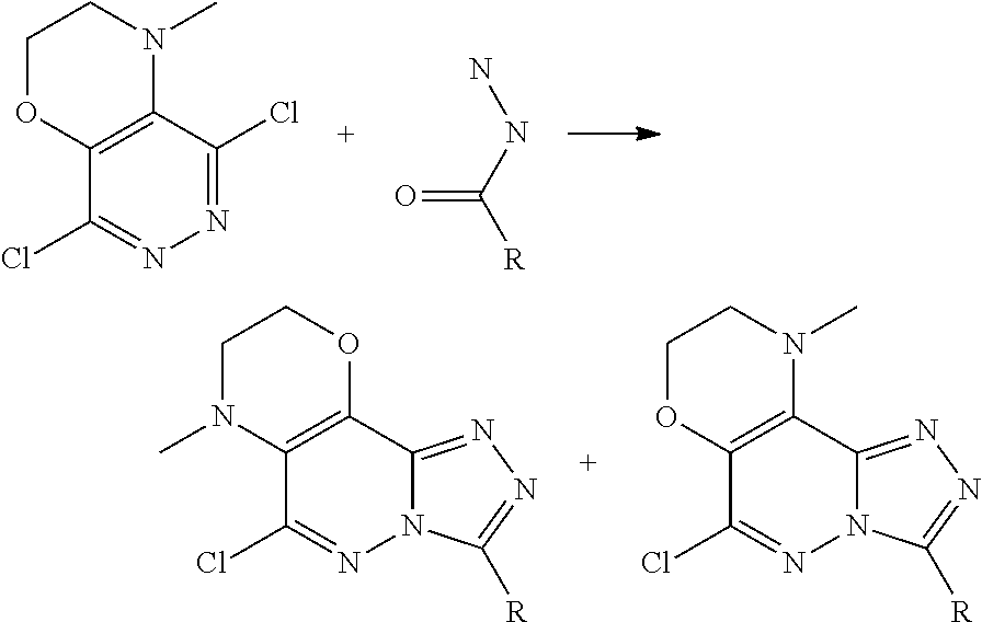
C1OC2=C(N(C)C1)C(Cl)=NN=C2Cl.O=C(NN)[R].C1N(C)C2=C(OC1)C1=NN=C([R])N1N=C2Cl.C1OC2=C(N(C)C1)C1=NN=C([R])N1N=C2Cl
